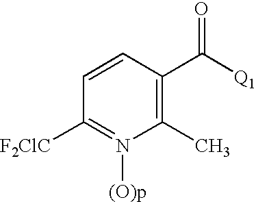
C1=CC(C([Q1])=O)=C(C)N([(O)p])=C1[F2ClC]
